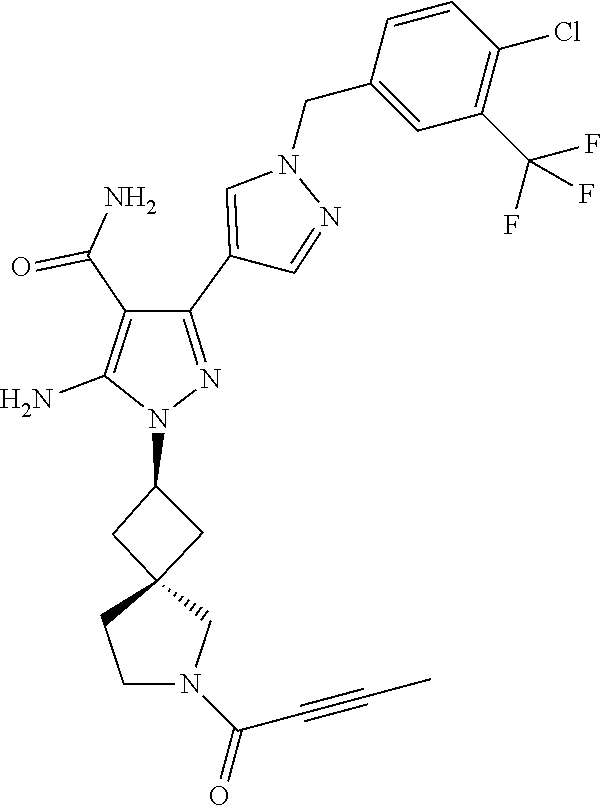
C12(CC(N3N=C(C4=CN(CC5=CC(C(F)(F)F)=C(Cl)C=C5)N=C4)C(C(=O)N)=C3N)C1)CCN(C(=O)C#CC)C2
